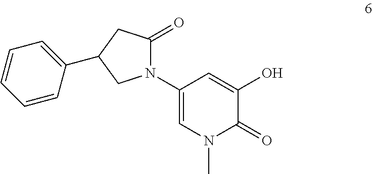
C1(N2C(=O)CC(C3=CC=CC=C3)C2)=CN(C)C(=O)C(O)=C1
